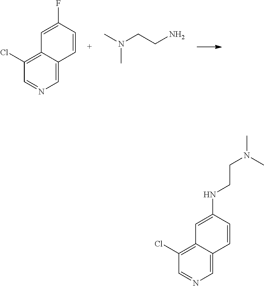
ClC1=C2C(=CN=C1)C=CC(F)=C2.CN(CCN)C.ClC1=C2C(=CN=C1)C=CC(NCCN(C)C)=C2
